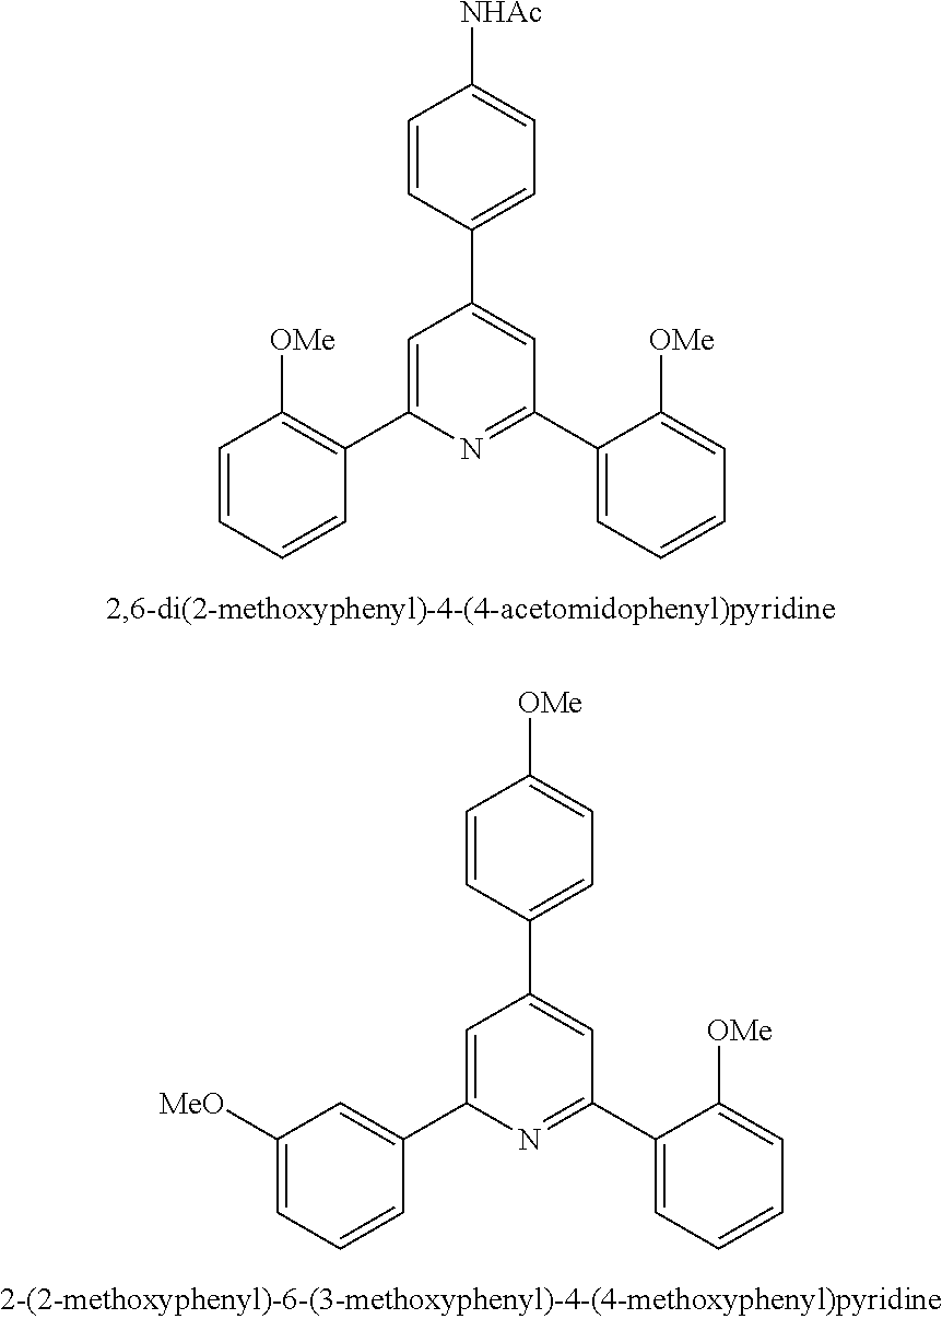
C1=CC=CC(C2=CC(C3=CC=C([NHAc])C=C3)=CC(C3=CC=CC=C3[OMe])=N2)=C1[OMe].C1([MeO])=CC=CC(C2=CC(C3=CC=C([OMe])C=C3)=CC(C3=CC=CC=C3[OMe])=N2)=C1
